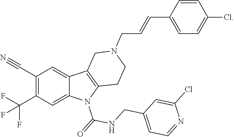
C1(C#N)=C(C(F)(F)F)C=C2C(=C1)C1=C(N2C(=O)NCC2=CC=NC(Cl)=C2)CCN(CC=CC2=CC=C(Cl)C=C2)C1
